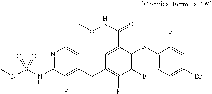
C1=C(C(=O)NOC)C(NC2=CC=C(Br)C=C2F)=C(F)C(F)=C1CC1=C(F)C(NS(=O)(NC)=O)=NC=C1
